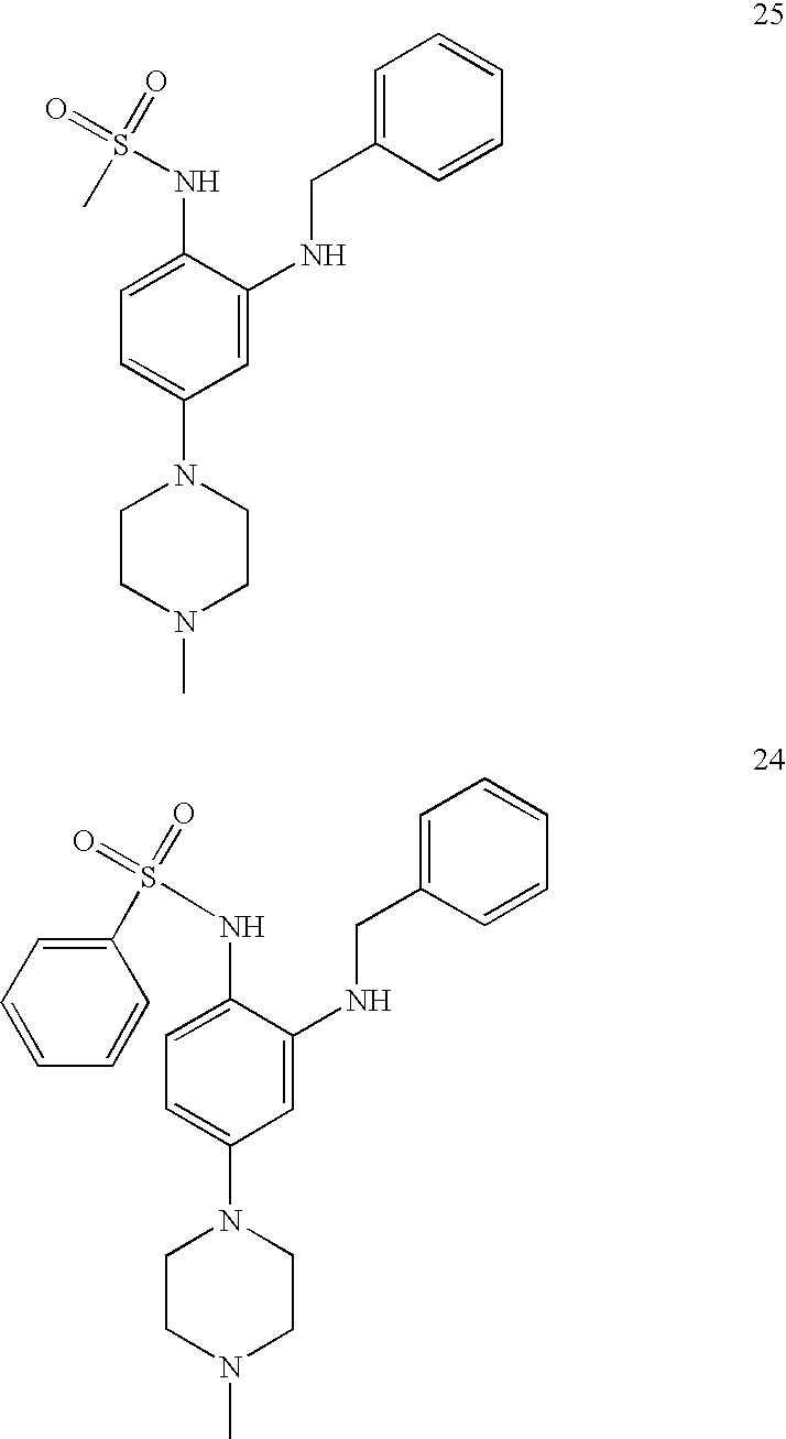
C1=C(N2CCN(C)CC2)C=C(NCC2=CC=CC=C2)C(NS(C)(=O)=O)=C1.C1=C(N2CCN(C)CC2)C=C(NCC2=CC=CC=C2)C(NS(C2=CC=CC=C2)(=O)=O)=C1
